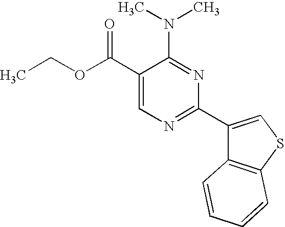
C1(C(OCC)=O)=CN=C(C2=CSC3=C2C=CC=C3)N=C1N(C)C
